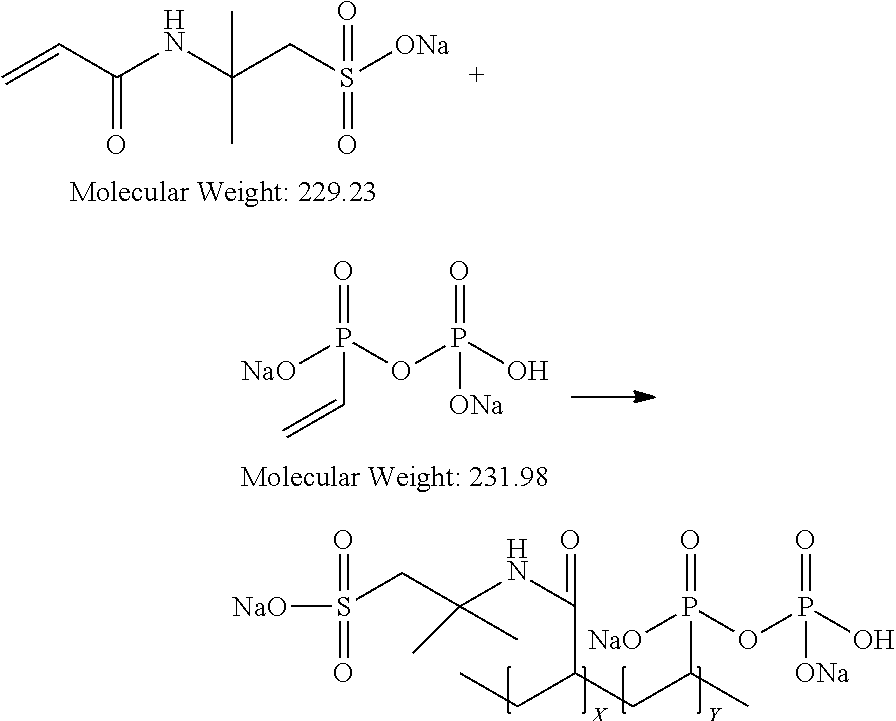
[NaO]P(OP(O)(=O)[ONa])(C(CC(CC)C(=O)NC(CS([NaO])(=O)=O)(C)C)C)=O.C=CC(NC(CS([ONa])(=O)=O)(C)C)=O.[NaO]P(OP(O)(=O)[ONa])(C=C)=O
